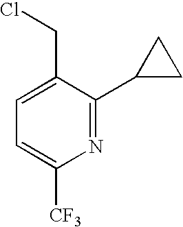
N1=C(C2CC2)C(CCl)=CC=C1[CF3]
